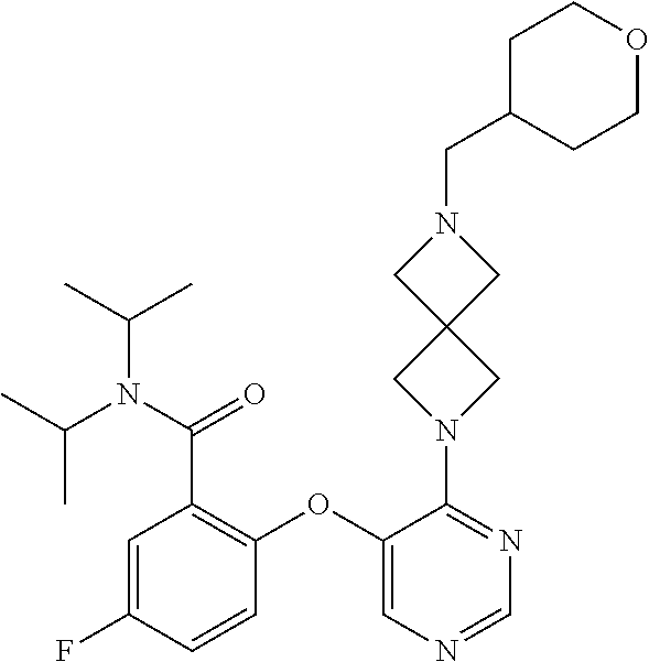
C1=C(F)C=CC(OC2=CN=CN=C2N2CC3(C2)CN(CC2CCOCC2)C3)=C1C(=O)N(C(C)C)C(C)C
